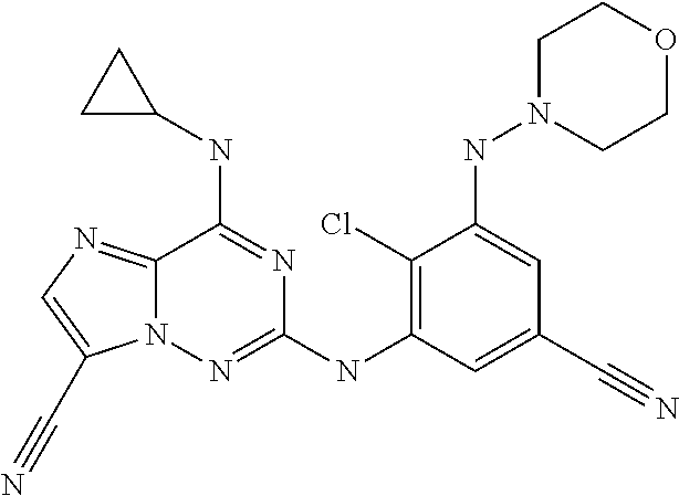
C12=NC=C(C#N)N1N=C(NC1=C(Cl)C(NN3CCOCC3)=CC(C#N)=C1)N=C2NC1CC1
